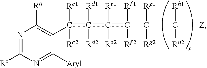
C1(c(c(c(c(C(C([Z])([Rh1])[Rh2])([Rg1])[Rg2])([Rf1])[Rf2])([Re1])[Re2])([Rd1])[Rd2])([Rc1])[Rc2])=C([Ra])N=C([Rc])N=C1[Aryl]
